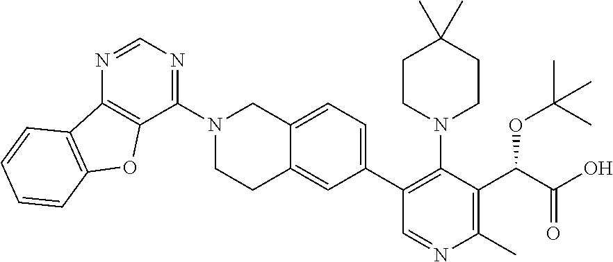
C12=CC=C(C3=C(N4CCC(C)(C)CC4)C(C(C(O)=O)OC(C)(C)C)=C(C)N=C3)C=C1CCN(C1=NC=NC3=C1OC1=C3C=CC=C1)C2
